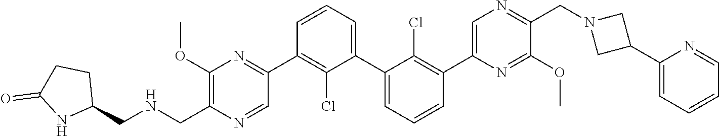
C1(C2=NC(OC)=C(C[HN]CC3CCC(=O)N3)N=C2)=C(Cl)C(C2=CC=CC(C3=CN=C(CN4CC(C5=CC=CC=N5)C4)C(OC)=N3)=C2Cl)=CC=C1
